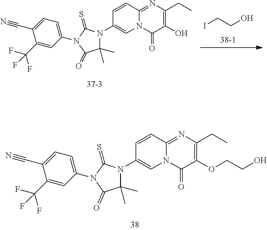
N12C(=NC(CC)=C(OCCO)C1=O)C=CC(N1C(C)(C)C(=O)N(C3=CC=C(C#N)C(C(F)(F)F)=C3)C1=S)=C2.ICCO.N12C(=NC(CC)=C(O)C1=O)C=CC(N1C(C)(C)C(=O)N(C3=CC=C(C#N)C(C(F)(F)F)=C3)C1=S)=C2
